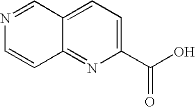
N1=CC2=CC=C(C(O)=O)N=C2C=C1
